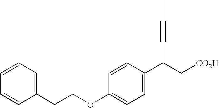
C(COC1=CC=C(C(C#CC)C[CO2H])C=C1)C1=CC=CC=C1
